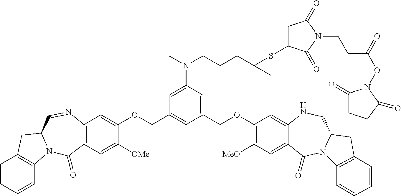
C1=CC=CC2=C1CC1N2C(=O)C2=C(N=C1)C=C(OCC1=CC(COC3=C([MeO])C=C4C(=C3)NCC3N(C4=O)C4=C(C3)C=CC=C4)=CC(N(C)CCCC(SC3CC(=O)N(CCC(ON4C(=O)CCC4=O)=O)C3=O)(C)C)=C1)C([OMe])=C2
